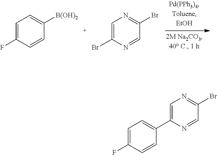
C1=C(Br)N=CC(Br)=N1.C1=C(F)C=CC([B(OH)2])=C1.C1=C(F)C=CC(C2=CN=C(Br)C=N2)=C1
